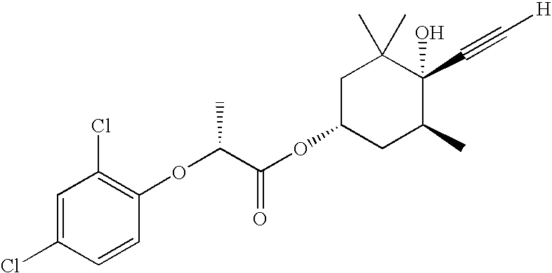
C1=C(Cl)C=CC(OC(C(OC2CC(C)C(O)(C#C[H])C(C)(C)C2)=O)C)=C1Cl
